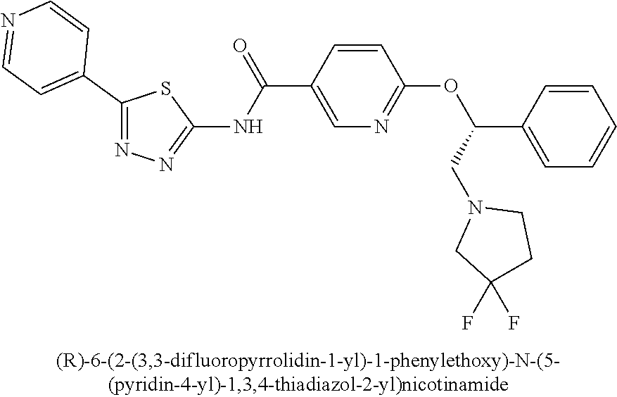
C1(C2=CC=NC=C2)=NN=C(NC(C2=CN=C(OC(C3=CC=CC=C3)CN3CC(F)(F)CC3)C=C2)=O)S1
